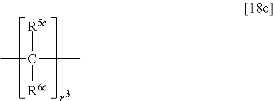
CC(C)([R5c])[R6c]
